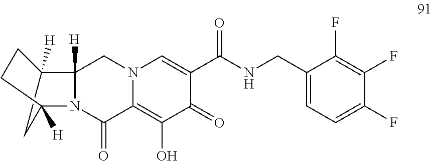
N12C([H])(CN3C(=C(O)C(=O)C(C(NCC4=CC=C(F)C(F)=C4F)=O)=C3)C1=O)C1([H])CCC2([H])C1
